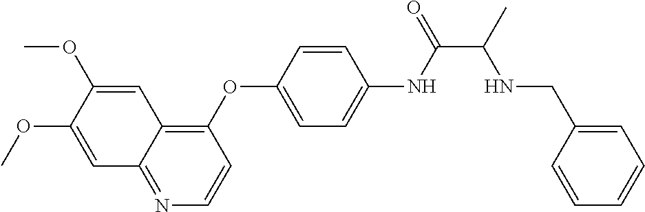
C1=C(OC)C(OC)=CC2=C(OC3=CC=C(NC(=O)C(C)NCC4=CC=CC=C4)C=C3)C=CN=C12
